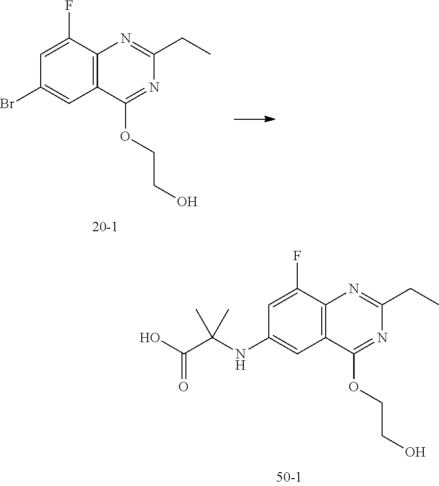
C1=C(F)C2=C(C=C1NC(C(O)=O)(C)C)C(OCCO)=NC(CC)=N2.C1=C(F)C2=C(C=C1Br)C(OCCO)=NC(CC)=N2
